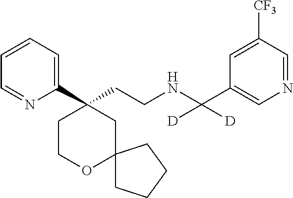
C1(C2(CCNC(C3=CN=CC([CF3])=C3)([D])[D])CCOC3(C2)CCCC3)=CC=CC=N1
